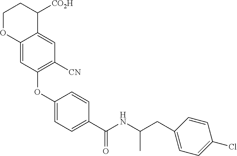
C1(OC2=C([CN])C=C3C(=C2)OCCC3[CO2H])=CC=C(C(NC(CC2=CC=C(Cl)C=C2)C)=O)C=C1
